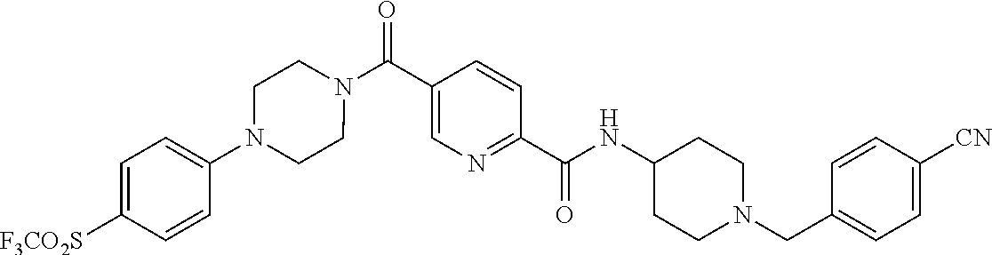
N(C(C1=NC=C(C(=O)N2CCN(C3=CC=C([SO2CF3])C=C3)CC2)C=C1)=O)C1CCN(CC2=CC=C([CN])C=C2)CC1
